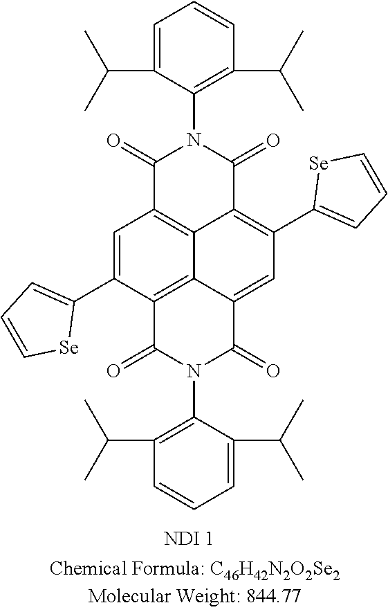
C1(=O)C2=C3C(=C(C4=CC=C[Se]4)C=C4C3=C(C(C3=CC=C[Se]3)=C2)C(=O)N(C2=C(C(C)C)C=CC=C2C(C)C)C4=O)C(=O)N1C1=C(C(C)C)C=CC=C1C(C)C
